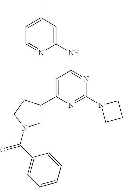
N1=C(N2CCC2)N=C(NC2=CC(C)=CC=N2)C=C1C1CN(C(=O)C2=CC=CC=C2)CC1
